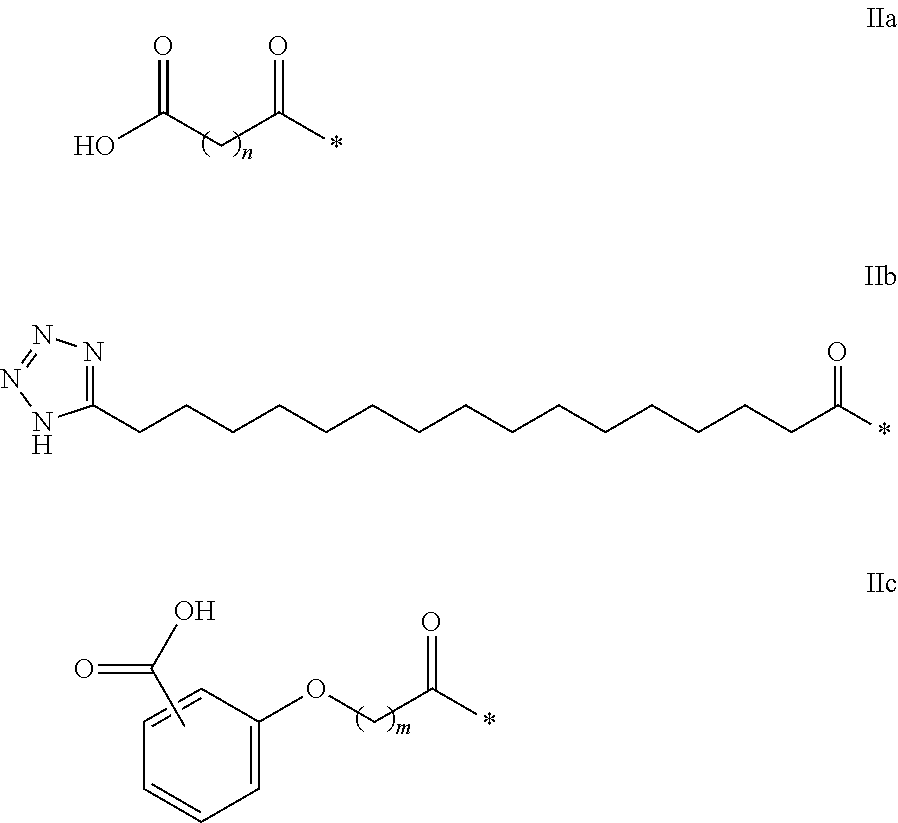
OC(CC(*)=O)=O.C1=CC=C(OCC(*)=O)C=C1.CC(O)=O.C1(CCCCCCCCCCCCCCCC(*)=O)=NN=NN1
